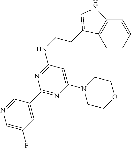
C12=C(C=CC=C1)C(CCNC1=NC(C3=CC(F)=CN=C3)=NC(N3CCOCC3)=C1)=CN2
